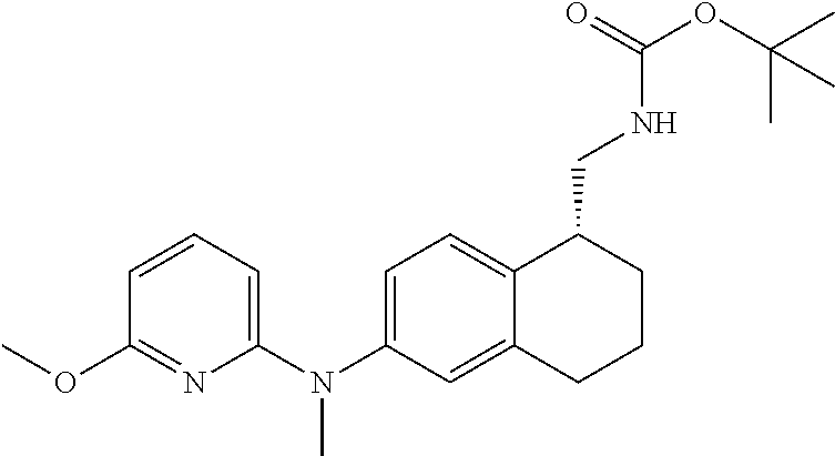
C1(OC)=NC(N(C2=CC=C3C(=C2)CCCC3CNC(OC(C)(C)C)=O)C)=CC=C1
